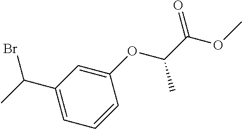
C1(OC(C(OC)=O)C)=CC(C(C)Br)=CC=C1
